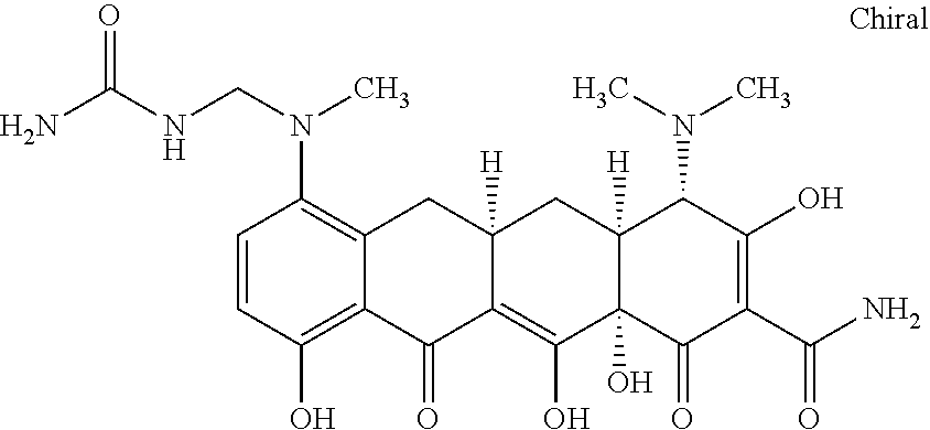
C1=CC(O)=C2C(=C1N(CNC(N)=O)C)CC1([H])C(=C(O)C3(O)C([H])(C1)C(N(C)C)C(O)=C(C(N)=O)C3=O)C2=O
